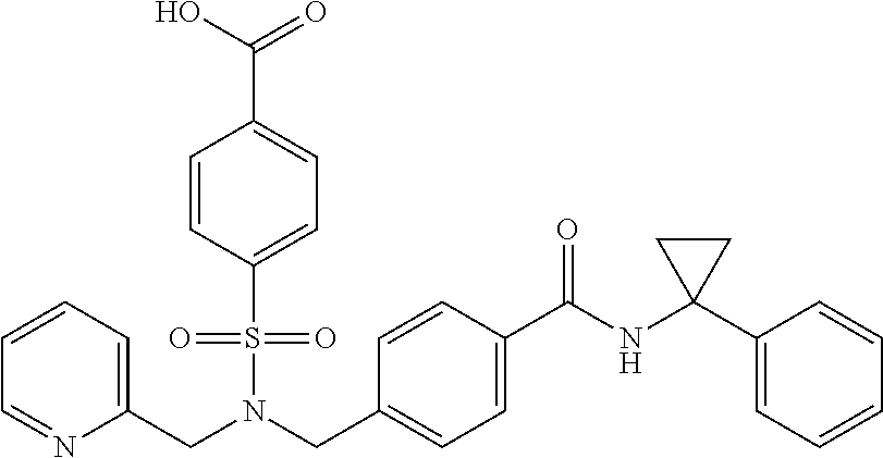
C1=CC=C(CN(S(=O)(=O)C2=CC=C(C(=O)O)C=C2)CC2=CC=C(C(=O)NC3(C4=CC=CC=C4)CC3)C=C2)N=C1
